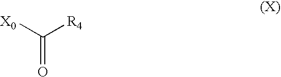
C(=O)([X0])[R4]
